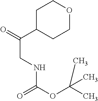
C(CNC(OC(C)(C)C)=O)(C1CCOCC1)=O
